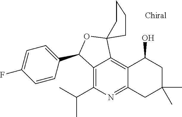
C12=C(C(C)C)N=C3C(=C1C1(OC2C2=CC=C(F)C=C2)CCCC1)C(O)CC(C)(C)C3
